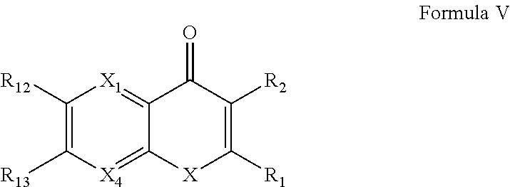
C1([R12])=C([R13])[X4]=C2C(=[X1]1)C(=O)C([R2])=C([R1])[X]2
